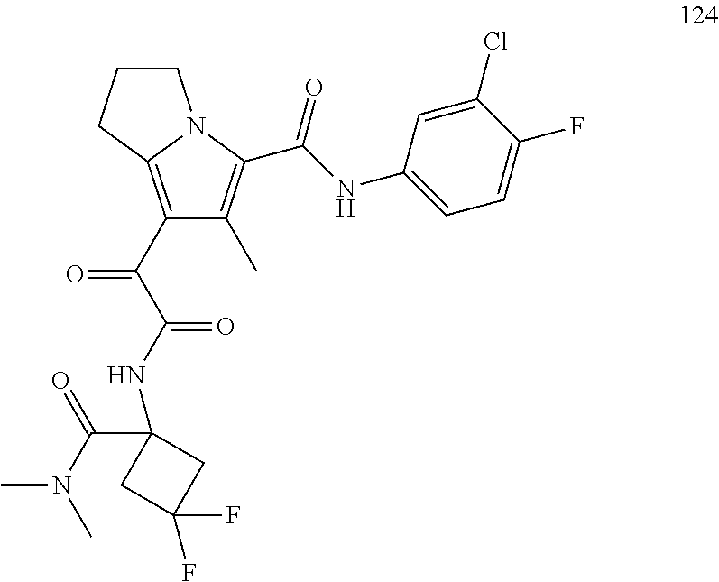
C1(C(C(NC2(C(N(C)C)=O)CC(F)(F)C2)=O)=O)=C2N(C(C(NC3=CC=C(F)C(Cl)=C3)=O)=C1C)CCC2
